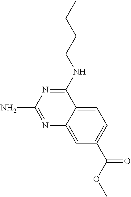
C1=C2C(=CC(C(OC)=O)=C1)N=C(N)N=C2NCCCC
